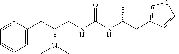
C1=C(CC(CNC(NC(CC2=CSC=C2)C)=O)N(C)C)C=CC=C1
